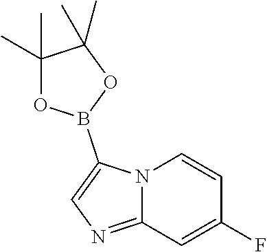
N12C(=NC=C1B1OC(C)(C)C(C)(C)O1)C=C(F)C=C2
